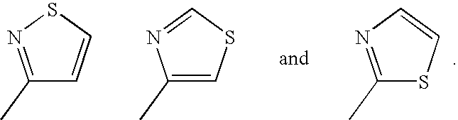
C1(C)=NSC=C1.C1(C)=CSC=N1.C1(C)=NC=CS1
